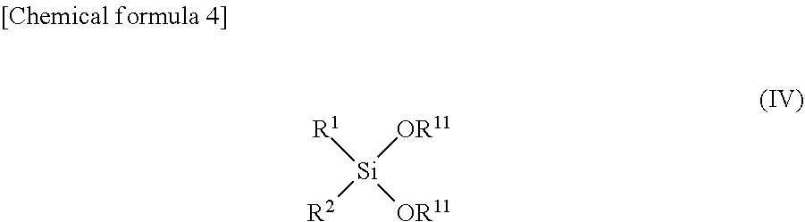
[R1][Si]([OR11])([OR11])[R2]
